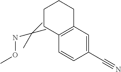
C(C)(C)(NOC)C.C1C2=C(CCC1)C=C(C#N)C=C2
